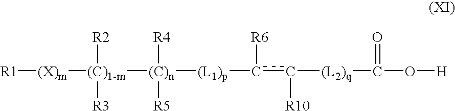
[R1][(X)m][(C)1-m]([(C)n]([(L1)p]c(c([(L2)q]C(O[H])=O)[R10])[R6])([R4])[R5])([R2])[R3]
